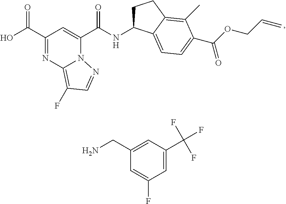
C1(C(O)=O)=NC2=C(F)C=NN2C(C(NC2CCC3=C(C)C(C(OCC=C)=O)=CC=C23)=O)=C1.C1(CN)=CC(C(F)(F)F)=CC(F)=C1
